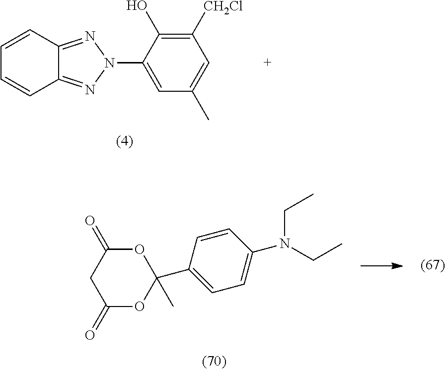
C1=CC2=NN(C3=CC(C)=CC([CH2Cl])=C3O)N=C2C=C1.C1C(=O)OC(C)(C2=CC=C(N(CC)CC)C=C2)OC1=O
